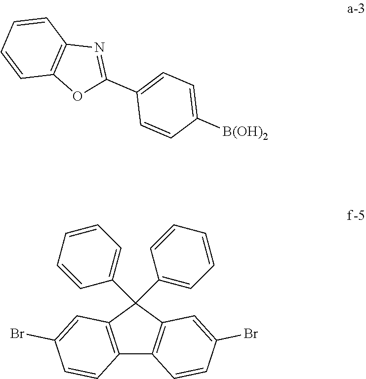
C12=C(C(C3=CC=CC=C3)(C3=CC=CC=C3)C3=C1C=CC(Br)=C3)C=C(Br)C=C2.C1(C2=NC3=C(O2)C=CC=C3)=CC=C([B(OH)2])C=C1
